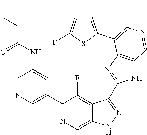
C1(C2=CN=CC(NC(=O)CCC)=C2)=NC=C2C(=C1F)C(C1=NC3=C(N1)C=NC=C3C1=CC=C(F)S1)=NN2
